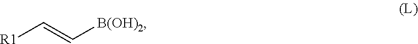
C([R1])=C[B(OH)2]
